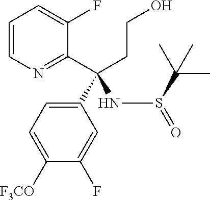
C1=CN=C(C(CCO)(C2=CC=C([F3CO])C(F)=C2)NS(C(C)(C)C)=O)C(F)=C1
